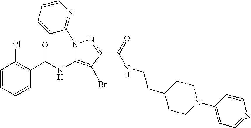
C1=CC=CC(C(NC2=C(Br)C(C(=O)NCCC3CCN(C4=CC=NC=C4)CC3)=NN2C2=NC=CC=C2)=O)=C1Cl
